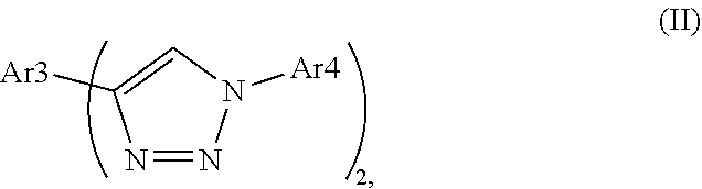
N1=NN([Ar4])C=C1[Ar3]
